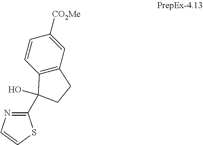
N1=C(C2(O)C3=C(C=C([CO2Me])C=C3)CC2)SC=C1
